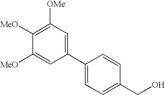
C1([MeO])=CC(C2=CC=C(CO)C=C2)=CC([OMe])=C1[MeO]
